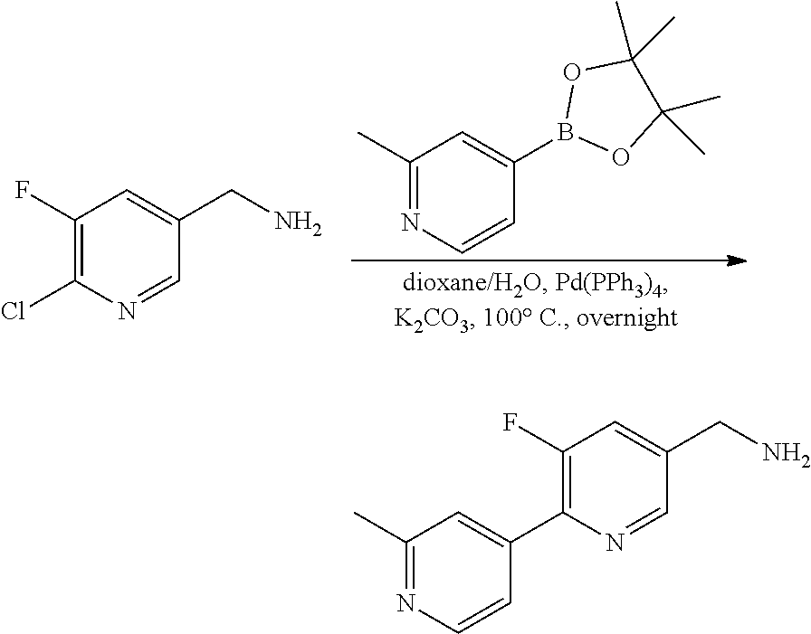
C1(B2OC(C)(C)C(C)(C)O2)=CC(C)=NC=C1.C1(F)=C(Cl)N=CC(CN)=C1.C1(F)=C(C2=CC(C)=NC=C2)N=CC(CN)=C1
